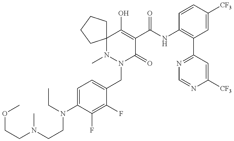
COCCN(C)CCN(CC)C1=CC=C(CN2C(=O)C(C(=O)NC3=C(C4=NC=NC([CF3])=C4)C=C([CF3])C=C3)=C(O)C3(N2C)CCCC3)C(F)=C1F
